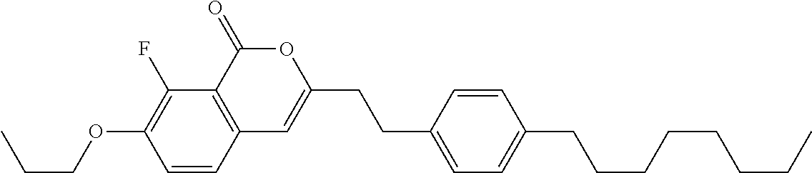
C1=CC2=C(C(F)=C1OCCC)C(=O)OC(CCC1=CC=C(CCCCCCCC)C=C1)=C2
